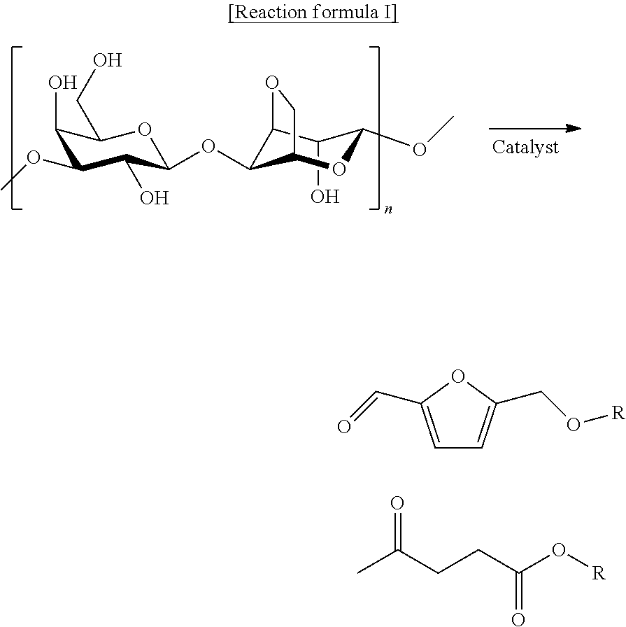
C1=C(C=O)OC(CO[R])=C1.CC(CCC(O[R])=O)=O.C1(O)C2C(OC3C(O)C(OC)C(O)C(CO)O3)C(OC1OC)CO2
